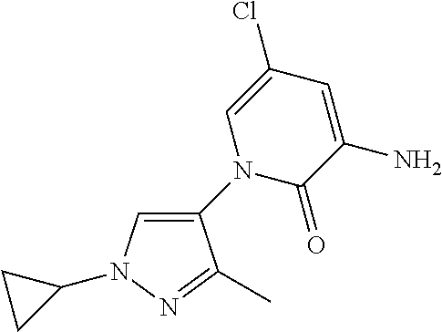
C1(Cl)=CN(C2=CN(C3CC3)N=C2C)C(=O)C(N)=C1
